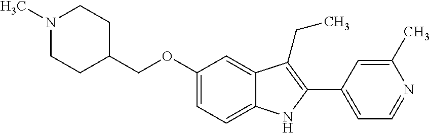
C(OC1=CC=C2C(=C1)C(CC)=C(C1=CC=NC(C)=C1)N2)C1CCN(C)CC1
